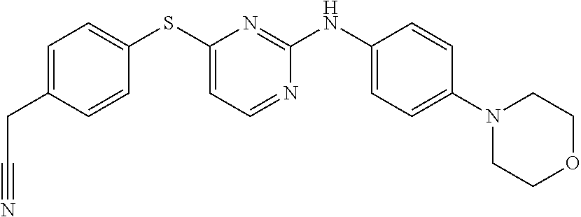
C1=C(CC#N)C=CC(SC2=CC=NC(NC3=CC=C(N4CCOCC4)C=C3)=N2)=C1
